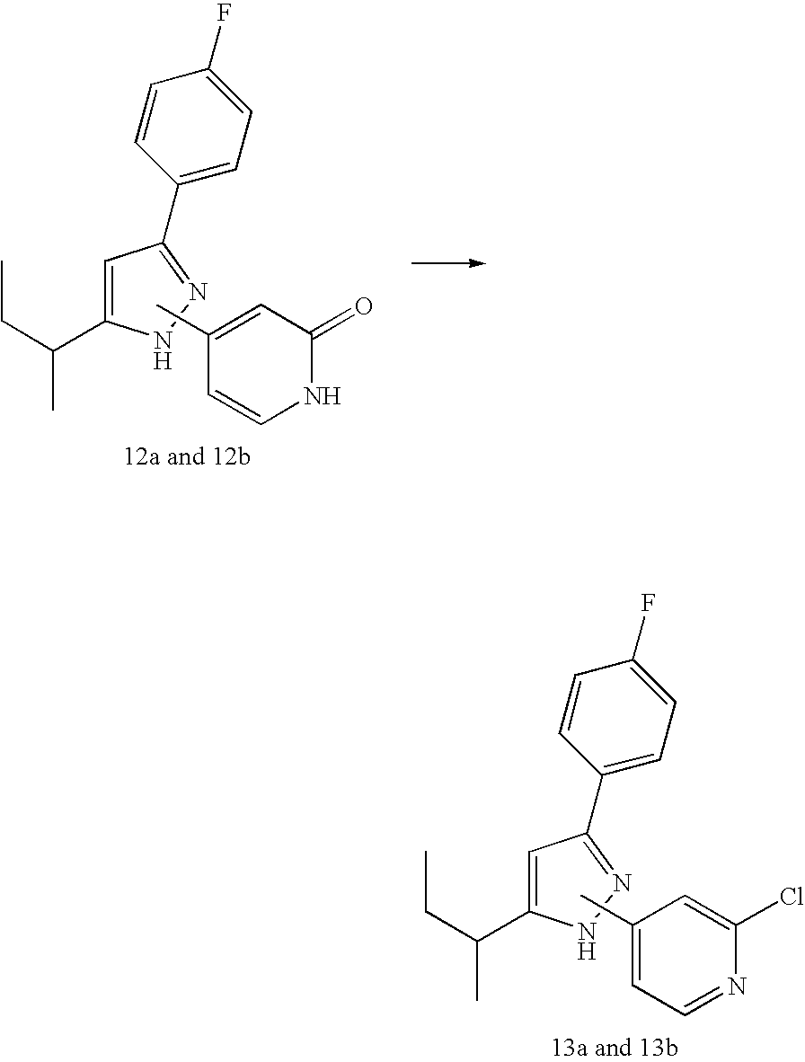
C1=C(C(CC)C)NN=C1C1=CC=C(F)C=C1.C1(C)=CC(=O)NC=C1.C1=C(C(CC)C)NN=C1C1=CC=C(F)C=C1.C1(C)=CC=NC(Cl)=C1
